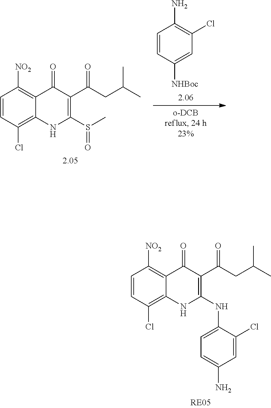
C1(=O)C(C(CC(C)C)=O)=C(NC2=CC=C(N)C=C2Cl)NC2=C(Cl)C=CC([NO2])=C12.C1(=O)C(C(CC(C)C)=O)=C(S(C)=O)NC2=C(Cl)C=CC([NO2])=C12.C1=CC([NHBoc])=CC(Cl)=C1N
